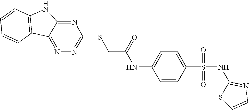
C1=CC2=C(C=C1)C1=NN=C(SCC(=O)NC3=CC=C(S(=O)(=O)NC4=NC=CS4)C=C3)N=C1N2
